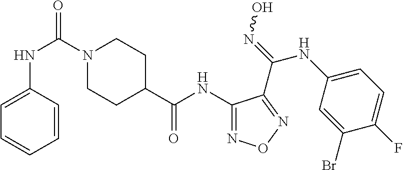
O=C(N1CCC(C(NC2=NON=C2C(=NO)NC2=CC=C(F)C(Br)=C2)=O)CC1)NC1=CC=CC=C1
